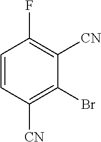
C1=CC([CN])=C(Br)C([CN])=C1F
